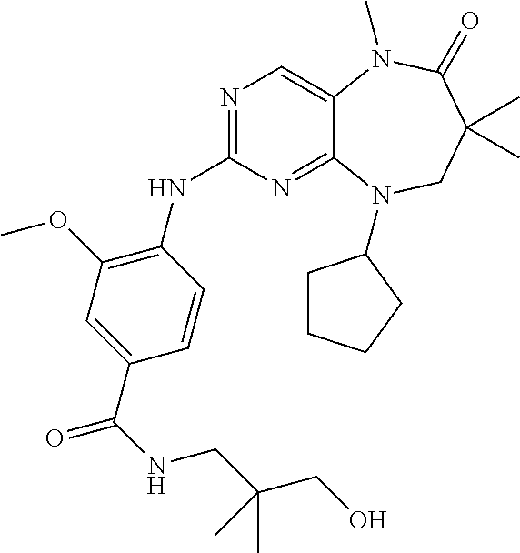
N1=C(NC2=C(OC)C=C(C(=O)NCC(CO)(C)C)C=C2)N=C2C(=C1)N(C)C(=O)C(C)(C)CN2C1CCCC1
